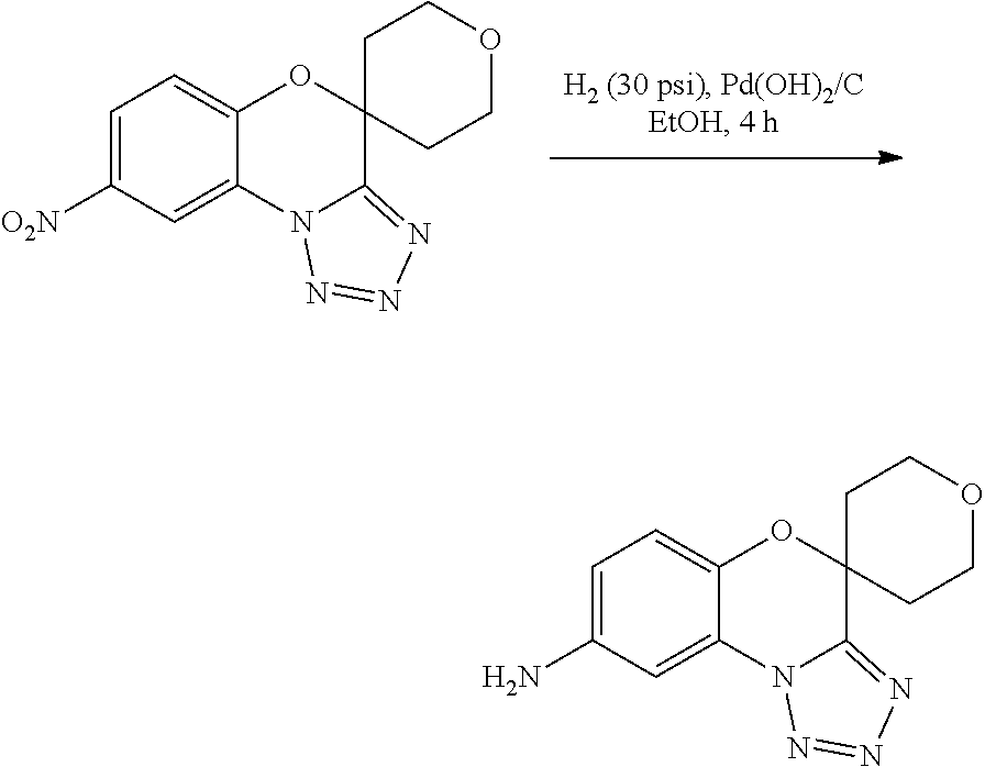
C1=C([O2N])C=C2C(=C1)OC1(CCOCC1)C1=NN=NN21.C1=C(N)C=C2C(=C1)OC1(CCOCC1)C1=NN=NN21
